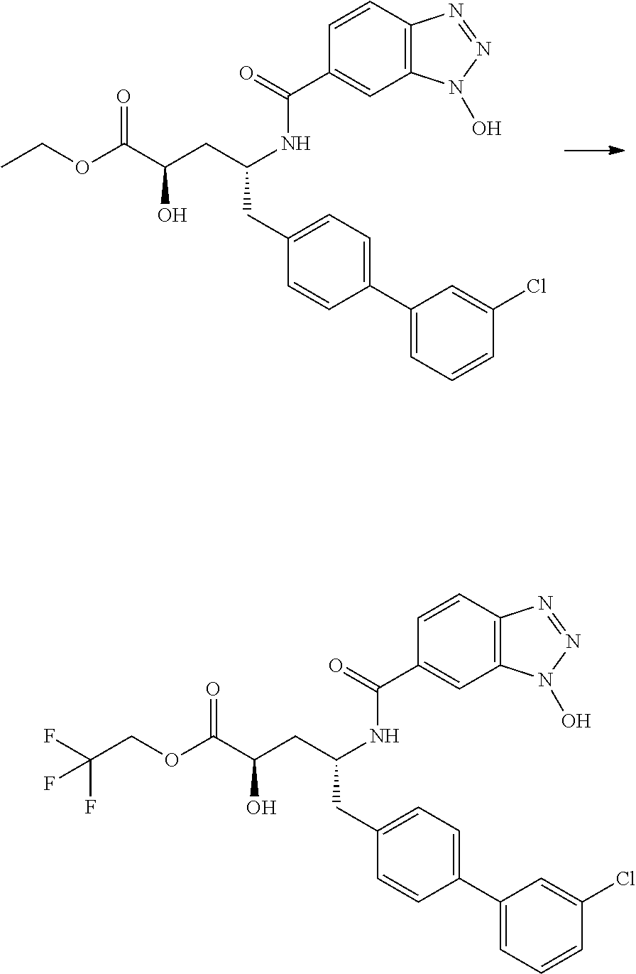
C1(CC(CC(C(OCC)=O)O)NC(=O)C2=CC3=C(C=C2)N=NN3O)=CC=C(C2=CC=CC(Cl)=C2)C=C1.C1(CC(CC(C(OCC(F)(F)F)=O)O)NC(=O)C2=CC3=C(C=C2)N=NN3O)=CC=C(C2=CC=CC(Cl)=C2)C=C1
